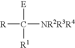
[E]C([R1])([NR2R3R4])[R]
